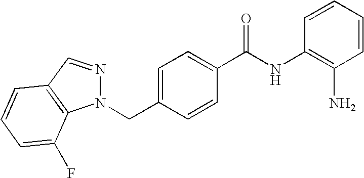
C(C1=CC=C(C(NC2=C(N)C=CC=C2)=O)C=C1)N1N=CC2=C1C(F)=CC=C2
